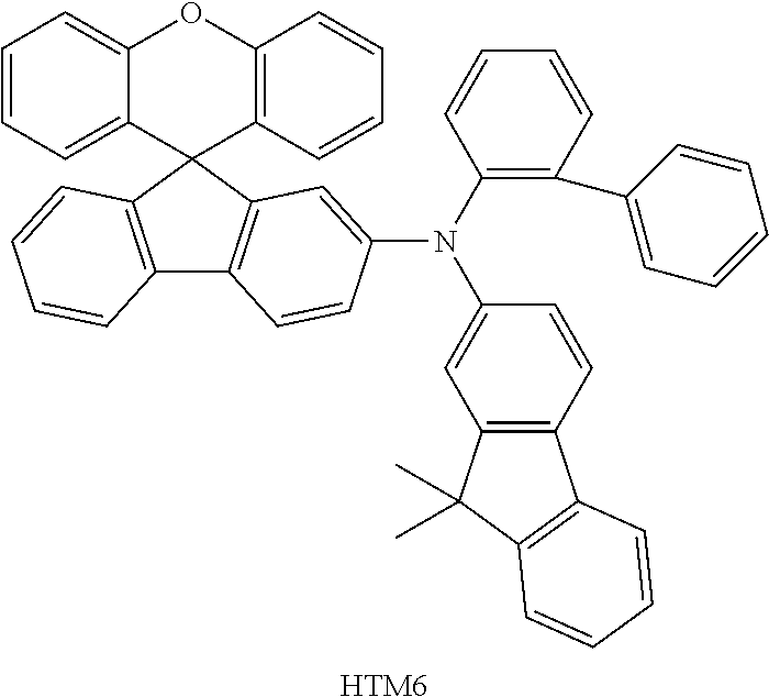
[HTM6].C1=CC=C2C(=C1)OC1=C(C23C2=C(C4=C3C=C(N(C3=CC5=C(C=C3)C3=C(C5(C)C)C=CC=C3)C3=C(C5=CC=CC=C5)C=CC=C3)C=C4)C=CC=C2)C=CC=C1
